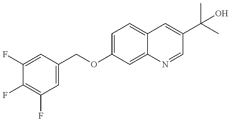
C1(F)=CC(COC2=CC=C3C(=C2)N=CC(C(C)(C)O)=C3)=CC(F)=C1F
